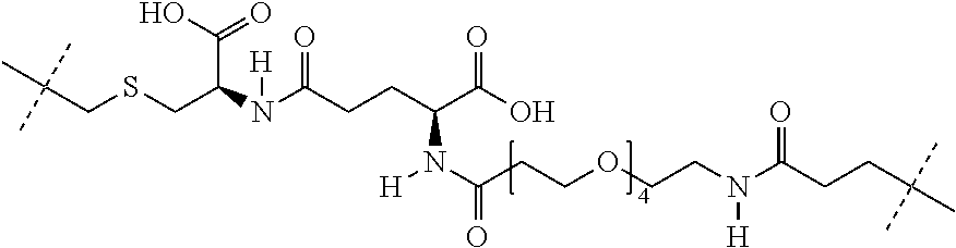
C(CSCC(N(C(CCC(C(O)=O)N(C(CCOCCN(C(CCC(C)(C)C)=O)[H])=O)[H])=O)[H])C(O)=O)(C)(C)C
